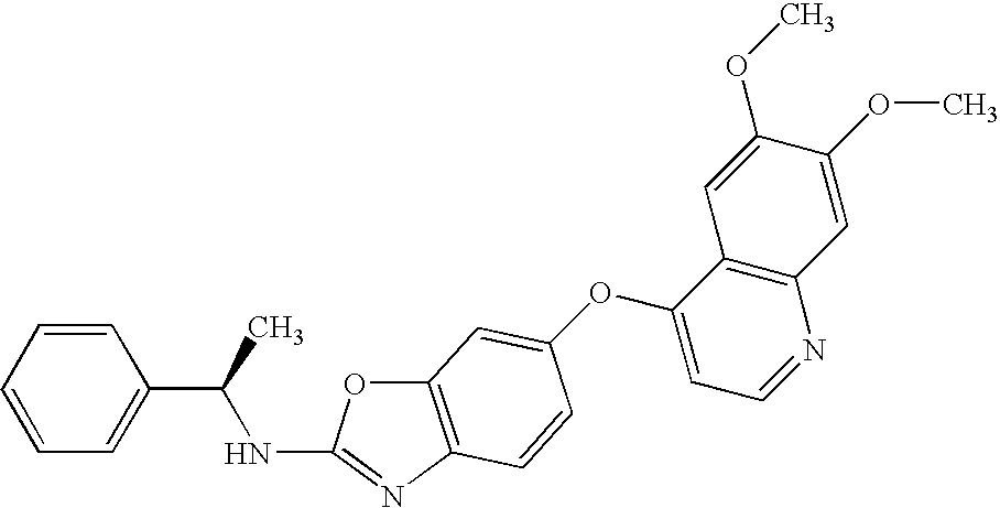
C1=CC=CC=C1C(NC1=NC2=C(O1)C=C(OC1=CC=NC3=C1C=C(OC)C(OC)=C3)C=C2)C
